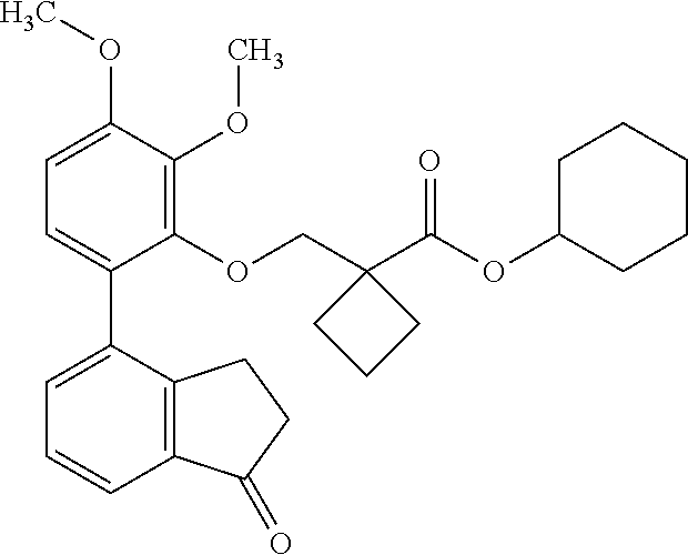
C1=C(OC)C(OC)=C(OCC2(C(OC3CCCCC3)=O)CCC2)C(C2=CC=CC3=C2CCC3=O)=C1
